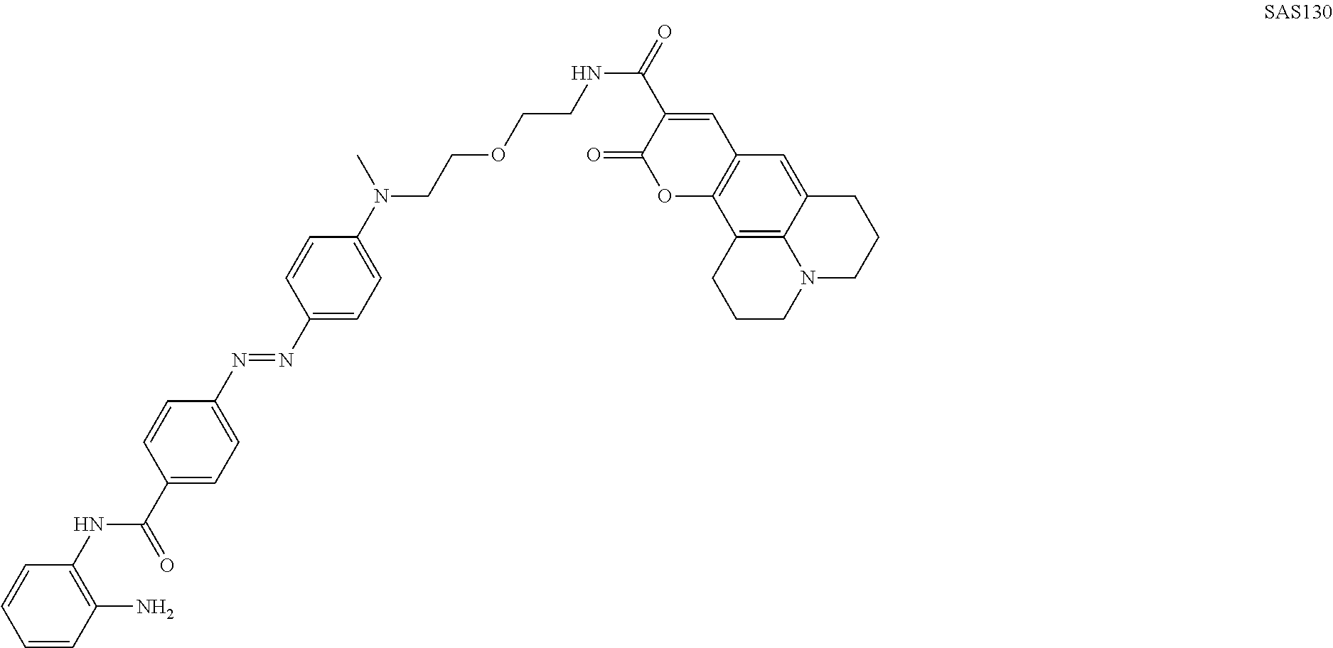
C1=CC(N)=C(NC(C2=CC=C(N=NC3=CC=C(N(C)CCOCCNC(=O)C4=CC5=C(OC4=O)C4=C6C(=C5)CCCN6CCC4)C=C3)C=C2)=O)C=C1
